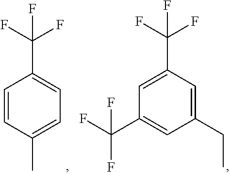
C1=CC(C)=CC=C1C(F)(F)F.C1=C(C(F)(F)F)C=C(CC)C=C1C(F)(F)F
